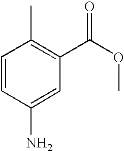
C1=CC(N)=CC(C(=O)OC)=C1C
